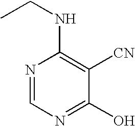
N1=CN=C(O)C([CN])=C1NCC
